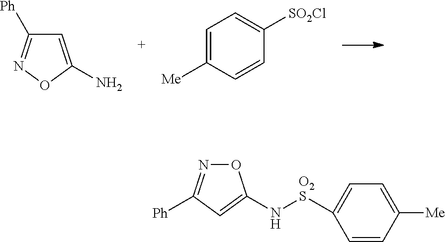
C1=C(N)ON=C1[Ph].C1=C([Me])C=CC([SO2Cl])=C1.O1N=C([Ph])C=C1N[O2S]C1=CC=C([Me])C=C1
